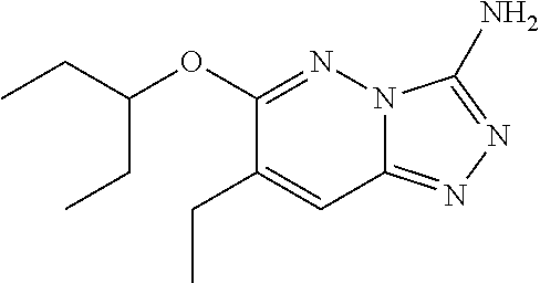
C1(OC(CC)CC)=NN2C(=NN=C2N)C=C1CC
